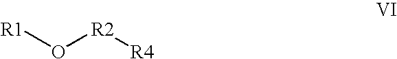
[R1]O[R2][R4]
